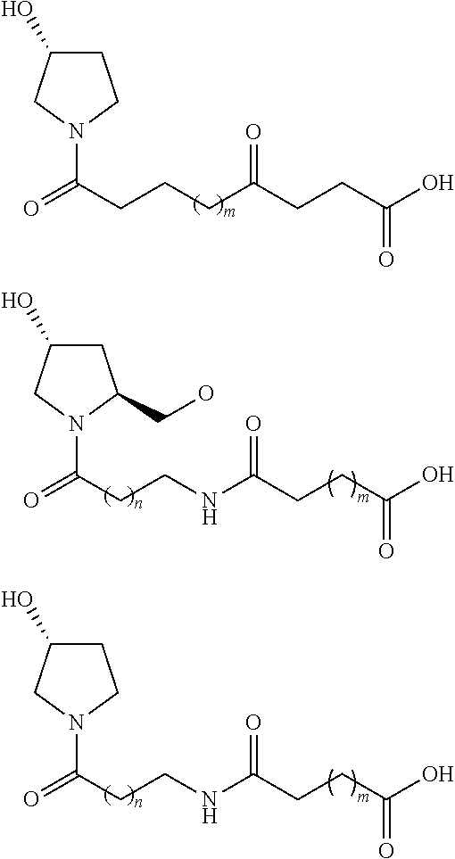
C1C(O)CN(C(=O)CCCC(CCC(O)=O)=O)C1.C1C(O)CN(C(=O)CCNC(CCC(O)=O)=O)C1CO.C1C(O)CN(C(=O)CCNC(CCC(O)=O)=O)C1
